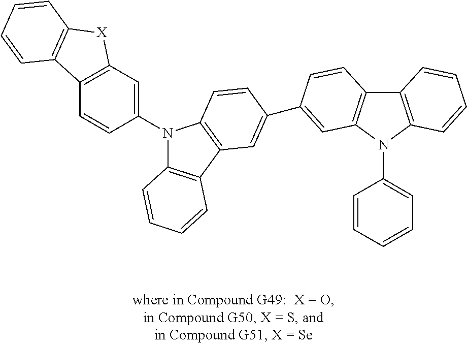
C12=C(C=C(N3C4=C(C5=C3C=CC(C3=CC6=C(C7=C(N6C6=CC=CC=C6)C=CC=C7)C=C3)=C5)C=CC=C4)C=C1)[X]C1=C2C=CC=C1
